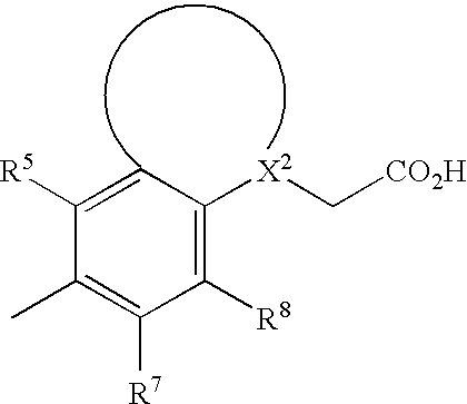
CC1=C([R7])C([R8])=C([X2]C[CO2H])C=C1[R5]
